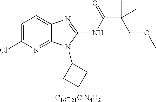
[C16H21ClN4O2].C1=C(Cl)N=C2C(=C1)N=C(NC(C(COC)(C)C)=O)N2C1CCC1
